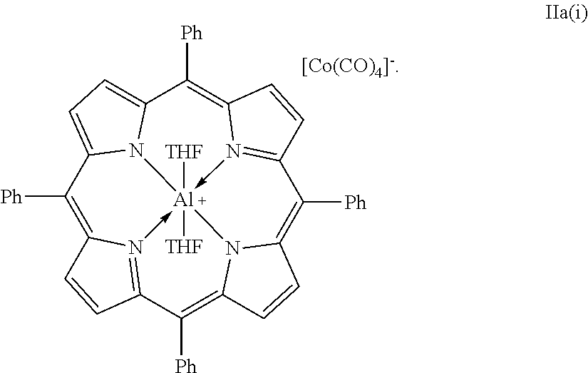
C1([Ph])=C2N3->[Al]45([THF])([THF])-N6=C(C=CC6=C([Ph])C6=CC=C1N64)C([Ph])=C1N5C(=C([Ph])C=3C=C2)C=C1.[[Co(CO)4]-]
